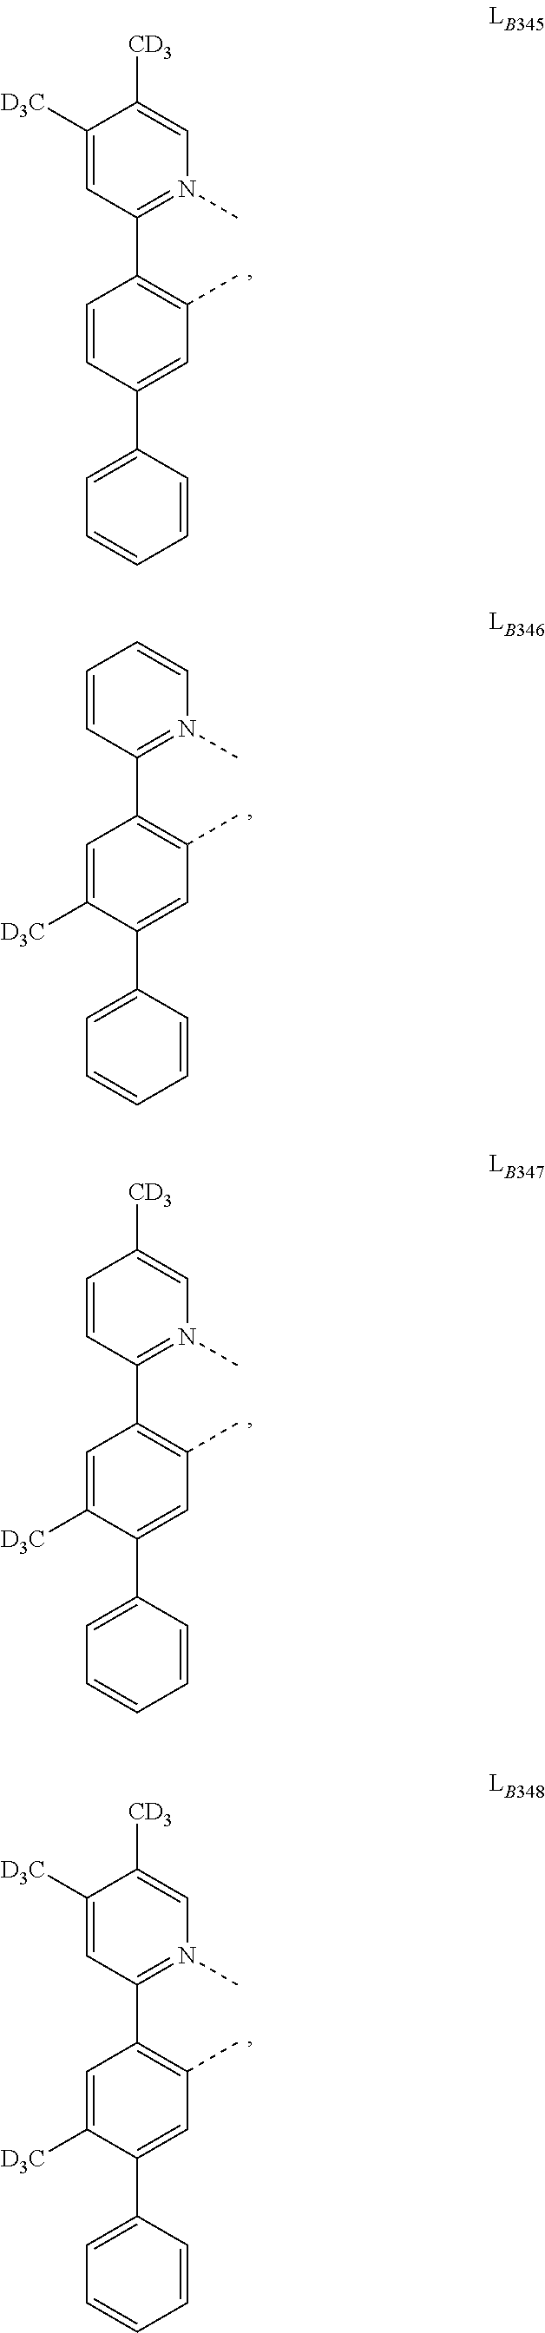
C1(C2=C(C)C=C(C3=CC=CC=C3)C=C2)=N(C)C=C([CD3])C([D3C])=C1.C1(C2=C(C)C=C(C3=CC=CC=C3)C([D3C])=C2)=N(C)C=CC=C1.C1(C2=C(C)C=C(C3=CC=CC=C3)C([D3C])=C2)=N(C)C=C([CD3])C=C1.C1(C2=C(C)C=C(C3=CC=CC=C3)C([D3C])=C2)=N(C)C=C([CD3])C([D3C])=C1
